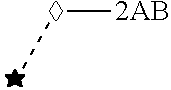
C([2AB])C
